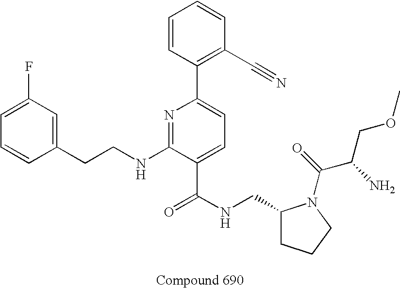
C1=CC(CCNC2=NC(C3=C(C#N)C=CC=C3)=CC=C2C(NCC2CCCN2C(C(COC)N)=O)=O)=CC(F)=C1
